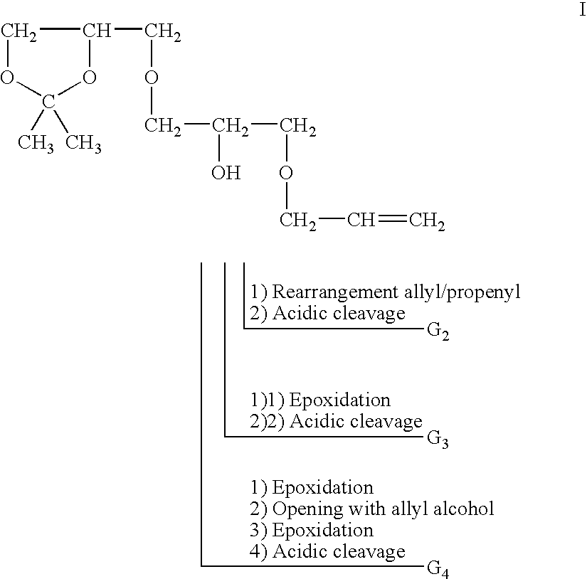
C1OC(C)(C)OC1COCC(COCC=C)O
